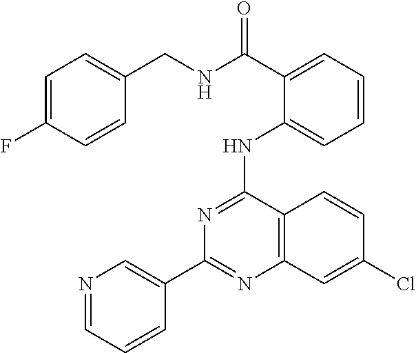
C1(C2=CN=CC=C2)=NC2=C(C(NC3=CC=CC=C3C(NCC3=CC=C(F)C=C3)=O)=N1)C=CC(Cl)=C2
